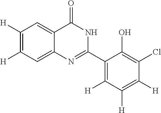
C1([H])=C([H])C=C2C(=C1)C(=O)NC(C1=C([H])C([H])=C([H])C(Cl)=C1O)=N2
